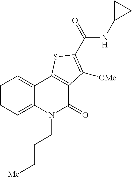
C1=CC=C2C(=C1)C1=C(C(=O)N2CCC[Me])C([OMe])=C(C(NC2CC2)=O)S1
